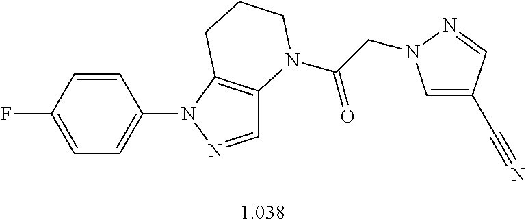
C1=CC(F)=CC=C1N1N=CC2=C1CCCN2C(CN1C=C(C#N)C=N1)=O
